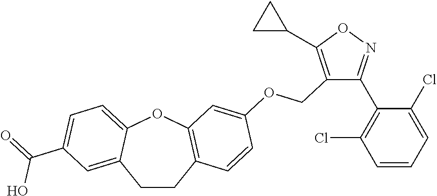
C1CC2=C(OC3=CC=C(C(=O)O)C=C13)C=C(OCC1=C(C3CC3)ON=C1C1=C(Cl)C=CC=C1Cl)C=C2
